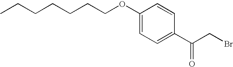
CCCCCCCOC1=CC=C(C(CBr)=O)C=C1
